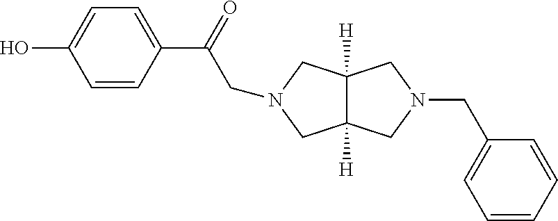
C1=CC(C(=O)CN2CC3([H])CN(CC4=CC=CC=C4)CC3([H])C2)=CC=C1O
